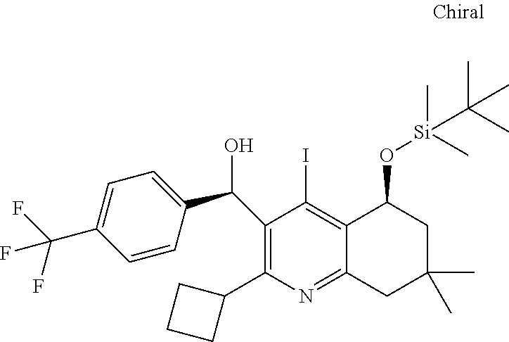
C1(C2CCC2)=C(C(C2=CC=C(C(F)(F)F)C=C2)O)C(I)=C2C(=N1)CC(C)(C)CC2O[Si](C)(C)C(C)(C)C
